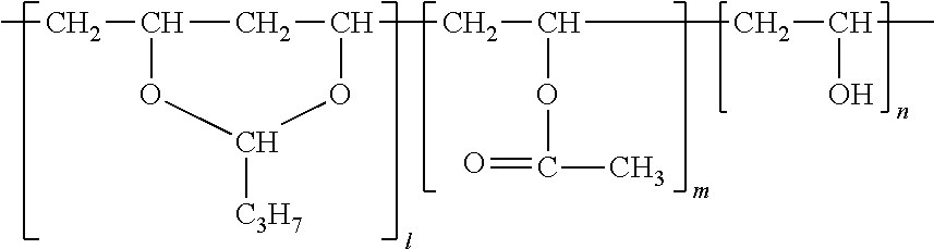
CCC1CC(CC(CC(C)O)OC(=O)C)OC([C3H7])O1
